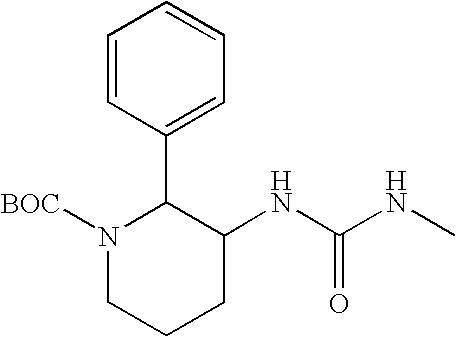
C1(NC(NC)=O)C(C2=CC=CC=C2)N([BOC])CCC1
